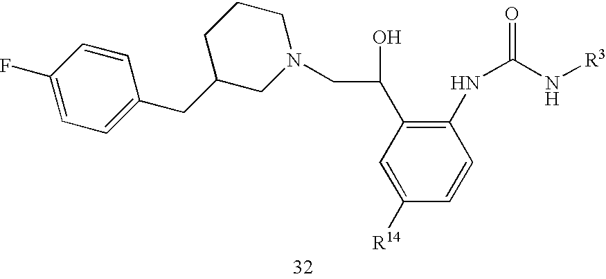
C1C(CC2=CC=C(F)C=C2)CN(CC(C2=C(NC(N[R3])=O)C=CC([R14])=C2)O)CC1
